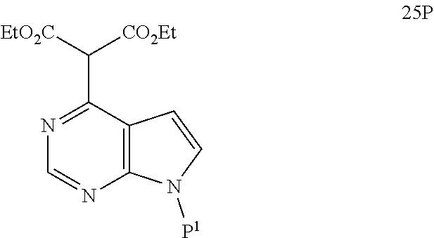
N1=C(C([CO2Et])[EtO2C])C2=C(N=C1)N([P1])C=C2
